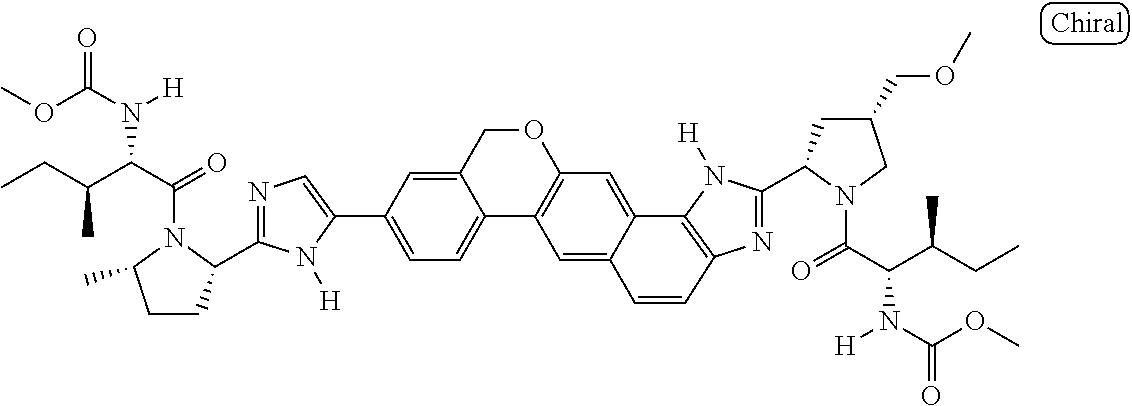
C1=C(C2=CC=C3C(=C2)COC2=C3C=C3C(=C2)C2=C(N=C(C4CC(COC)CN4C(=O)C(C(CC)C)N([H])C(OC)=O)N2[H])C=C3)N([H])C(C2CCC(C)N2C(=O)C(C(CC)C)N([H])C(OC)=O)=N1
